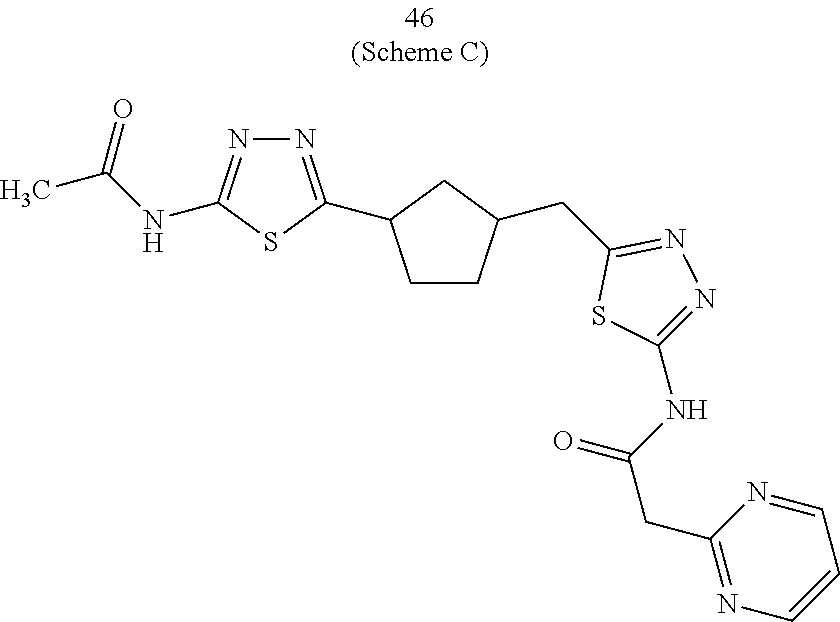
C1CC(CC2=NN=C(NC(CC3=NC=CC=N3)=O)S2)CC1C1=NN=C(NC(=O)C)S1
